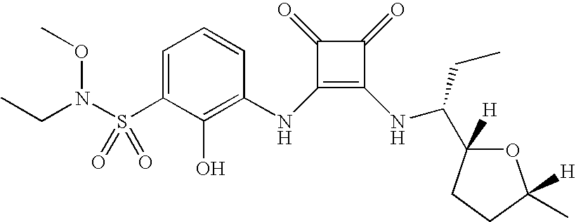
C1=C(S(=O)(=O)N(OC)CC)C(O)=C(NC2=C(NC(CC)C3([H])CCC(C)([H])O3)C(=O)C2=O)C=C1
